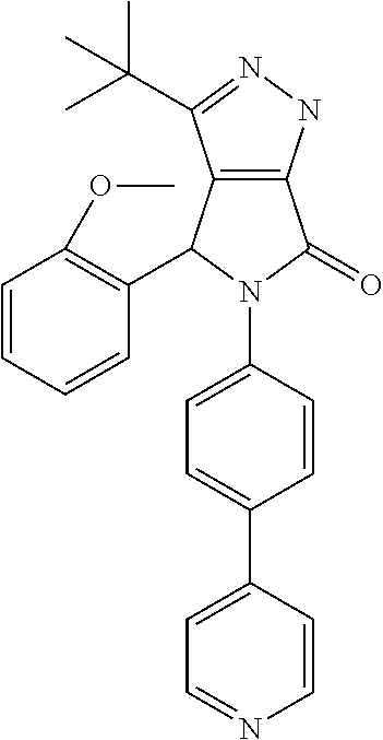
C12=C(NN=C1C(C)(C)C)C(=O)N(C1=CC=C(C3=CC=NC=C3)C=C1)C2C1=C(OC)C=CC=C1
